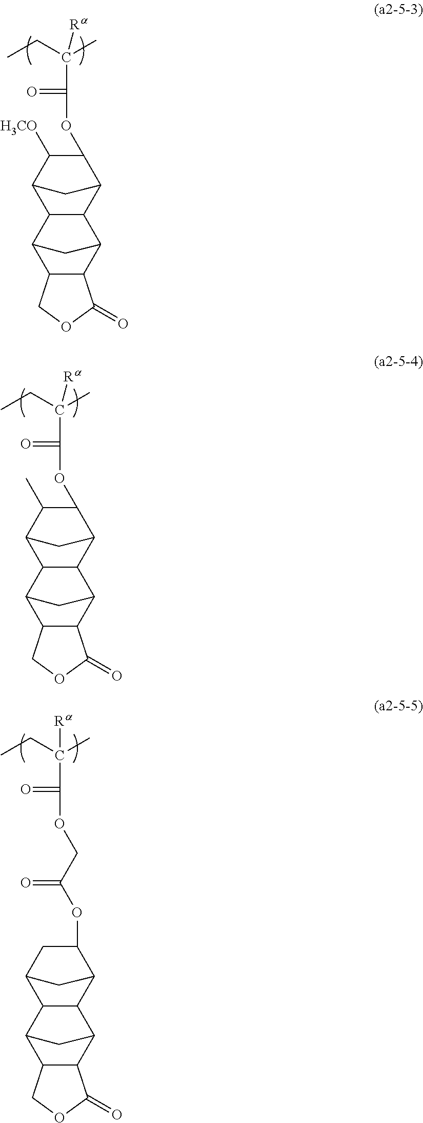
CCC(C)([Ra])C(=O)OC1C([H3CO])C2C3C(C1C2)C1C2C(C3C1)COC2=O.CCC(C)([Ra])C(=O)OC1C(C)C2C3C(C1C2)C1C2C(C3C1)COC2=O.CCC(C)([Ra])C(=O)OCC(OC1CC2C3C(C1C2)C1C2C(C3C1)COC2=O)=O
